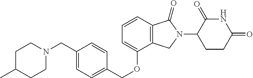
C1CN(CC2=CC=C(COC3=CC=CC4=C3CN(C3CCC(=O)NC3=O)C4=O)C=C2)CCC1C
